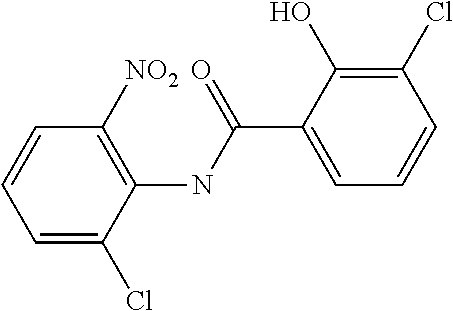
C1=C(Cl)C(NC(C2=CC=CC(Cl)=C2O)=O)=C([NO2])C=C1
